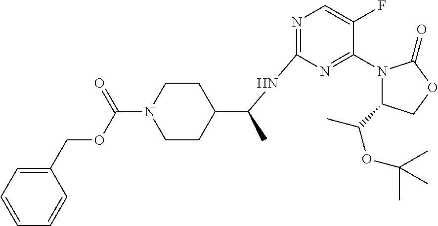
C1(COC(N2CCC(C(C)NC3=NC=C(F)C(N4C(C(C)OC(C)(C)C)COC4=O)=N3)CC2)=O)=CC=CC=C1
